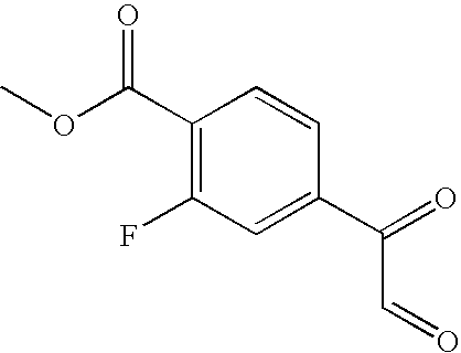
O=C(C1=CC(F)=C(C(OC)=O)C=C1)C=O
